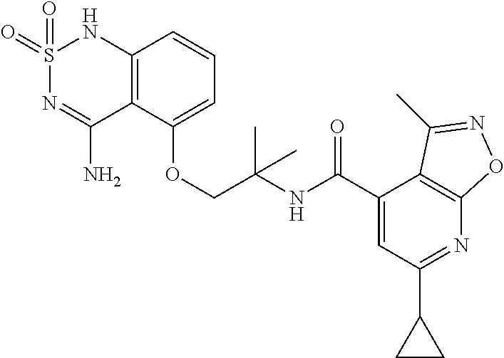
C12=C(C(OCC(NC(C3=CC(C4CC4)=NC4=C3C(C)=NO4)=O)(C)C)=CC=C1)C(N)=NS(=O)(=O)N2
